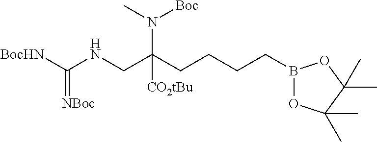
CN([Boc])C([CO2tBu])(CNC([BocHN])=[NBoc])CCCCB1OC(C)(C)C(C)(C)O1
